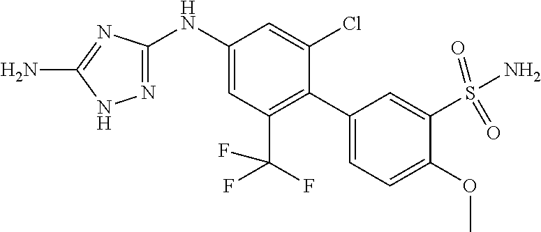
C1(NC2=CC(C(F)(F)F)=C(C3=CC=C(OC)C(S(N)(=O)=O)=C3)C(Cl)=C2)=NNC(N)=N1
